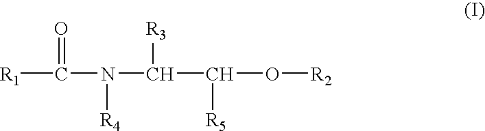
[R1]C(N(C(C(O[R2])[R5])[R3])[R4])=O
